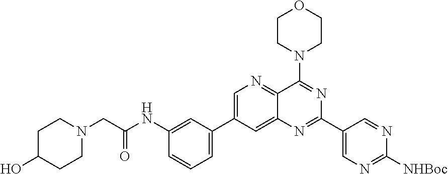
C1=C(C2=CC=CC(NC(CN3CCC(O)CC3)=O)=C2)C=C2C(=N1)C(N1CCOCC1)=NC(C1=CN=C([NHBoc])N=C1)=N2
